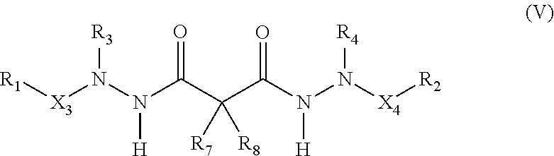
[X3](N(N(C(C(C(N(N([X4][R2])[R4])[H])=O)([R7])[R8])=O)[H])[R3])[R1]
